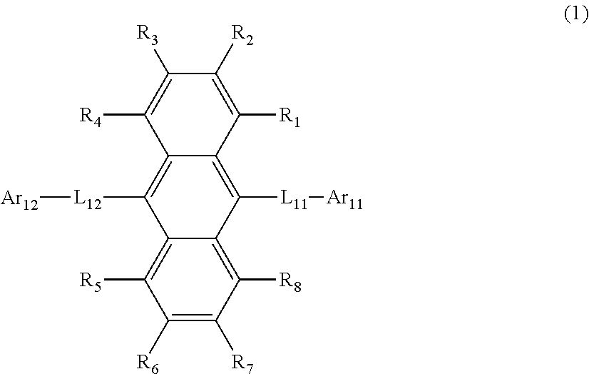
C1([R2])=C([R1])C2=C([L11][Ar11])C3=C([R8])C([R7])=C([R6])C([R5])=C3C([L12][Ar12])=C2C([R4])=C1[R3]
